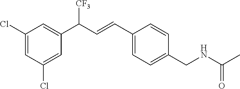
C1(Cl)=CC(Cl)=CC(C(C=CC2=CC=C(CNC(C)=O)C=C2)[CF3])=C1
